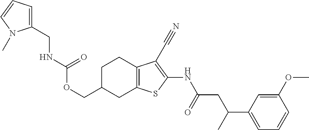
C(C1CC2=C(CC1)C(C#N)=C(NC(CC(C1=CC=CC(OC)=C1)C)=O)S2)OC(=O)NCC1=CC=CN1C
